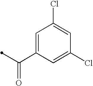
C1=C(C(=O)C)C=C(Cl)C=C1Cl
